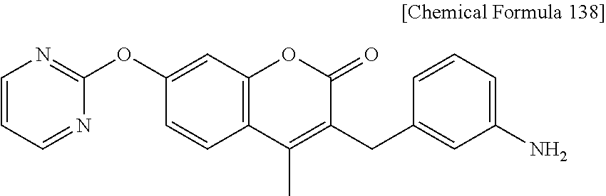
C1=CC2=C(C=C1OC1=NC=CC=N1)OC(=O)C(CC1=CC(N)=CC=C1)=C2C
